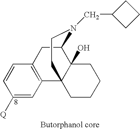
C1([Q])=CC2=C(C=C1)CC1C3(O)C2(CCCC3)CCN1CC1CCC1
